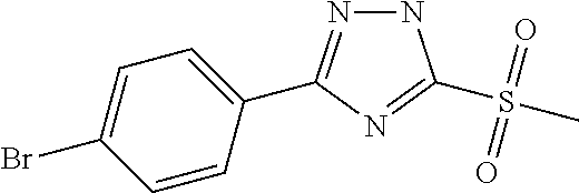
N1N=C(C2=CC=C(Br)C=C2)N=C1S(C)(=O)=O
